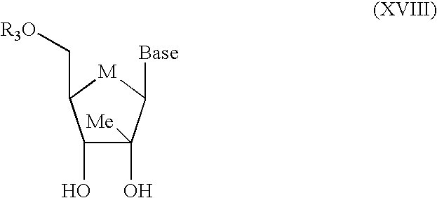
C1(O)C(O)([Me])C([Base])[M]C1C[R3O]
